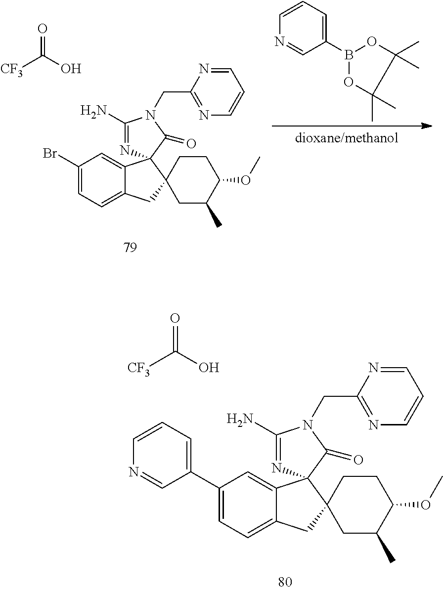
C1(Br)=CC=C2C(=C1)C1(C3(C2)CC(C)C(OC)CC3)N=C(N)N(CC2=NC=CC=N2)C1=O.[CF3]C(O)=O.B1(C2=CC=CN=C2)OC(C)(C)C(C)(C)O1.C1(C2=CC=CN=C2)=CC=C2C(=C1)C1(C3(C2)CC(C)C(OC)CC3)N=C(N)N(CC2=NC=CC=N2)C1=O.[CF3]C(O)=O
